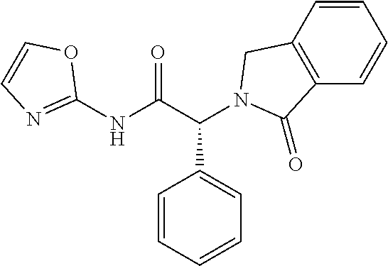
C1(NC(C(C2=CC=CC=C2)N2CC3=C(C=CC=C3)C2=O)=O)=NC=CO1
